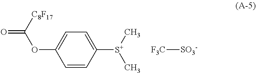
C1=CC([S+](C)C)=CC=C1OC(=O)[C8F17].[F3C][SO3-]
